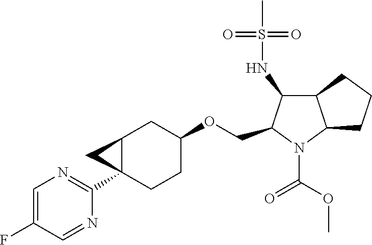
C12C(C3=NC=C(F)C=N3)(CCC(OCC3N(C(OC)=O)C4C(C3NS(C)(=O)=O)CCC4)C1)C2
